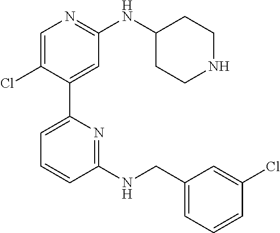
C1=C(Cl)C(C2=CC=CC(NCC3=CC=CC(Cl)=C3)=N2)=CC(NC2CCNCC2)=N1
